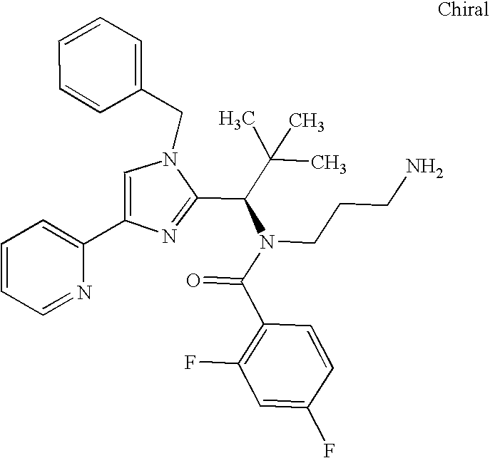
N1(CC2=CC=CC=C2)C=C(C2=CC=CC=N2)N=C1C(C(C)(C)C)N(C(C1=C(F)C=C(F)C=C1)=O)CCCN
